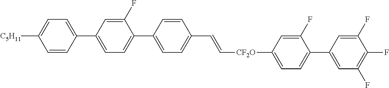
C1=C(C2=CC=C(C3=CC=C(C=C[CF2O]C4=CC=C(C5=CC(F)=C(F)C(F)=C5)C(F)=C4)C=C3)C(F)=C2)C=CC([C5H11])=C1
